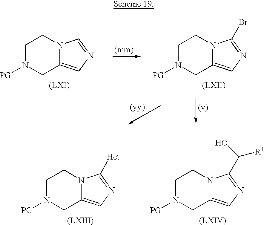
C1N([PG])CC2=CN=C(Br)N2C1.[(LXII)].C1N([PG])CC2=CN=CN2C1.[(LXI)].C1N([PG])CC2=CN=C([Het])N2C1.[(LXIII)].C1N([PG])CC2=CN=C(C([R4])O)N2C1.[(LXIV)]
